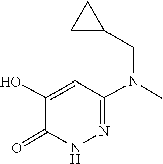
C1C(CN(C)C2=NNC(=O)C(O)=C2)C1
